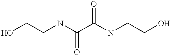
OCCNC(C(NCCO)=O)=O
